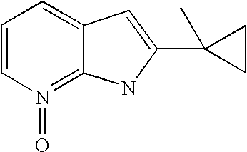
C1=CN(=O)=C2C(=C1)C=C(C1(C)CC1)N2
